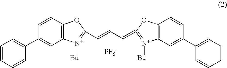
C1=CC2=C(C=C1C1=CC=CC=C1)[N+]([Bu])=C(C=CC=C1=[N+]([Bu])C3=C(O1)C=CC(C1=CC=CC=C1)=C3)O2.[PF6-]
